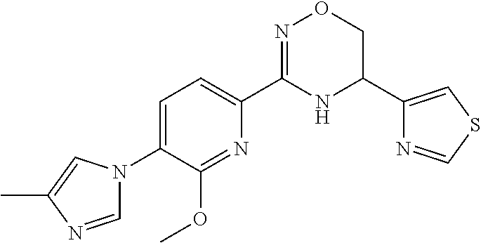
C1=C(N2C=NC(C)=C2)C(OC)=NC(C2=NOCC(C3=CSC=N3)N2)=C1
